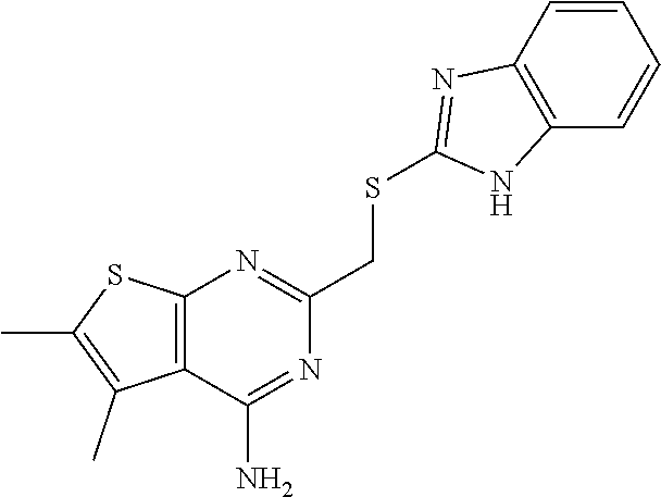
C12=C(C(N)=NC(CSC3=NC4=C(N3)C=CC=C4)=N1)C(C)=C(C)S2
